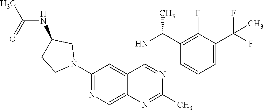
C1(N2CC(NC(C)=O)CC2)=NC=C2C(=C1)C(NC(C)C1=C(F)C(C(F)(F)C)=CC=C1)=NC(C)=N2
